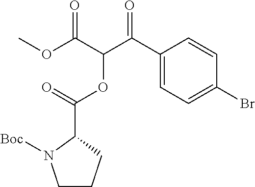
C1(C(C(C(OC)=O)OC(=O)C2N([Boc])CCC2)=O)=CC=C(Br)C=C1
